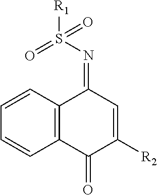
C1=CC2=C(C=C1)C(=O)C([R2])=CC2=NS(=O)([R1])=O
